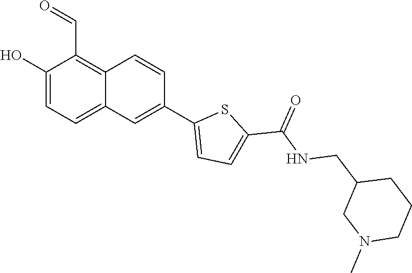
C(NCC1CCCN(C)C1)(=O)C1=CC=C(C2=CC3=CC=C(O)C(C=O)=C3C=C2)S1
